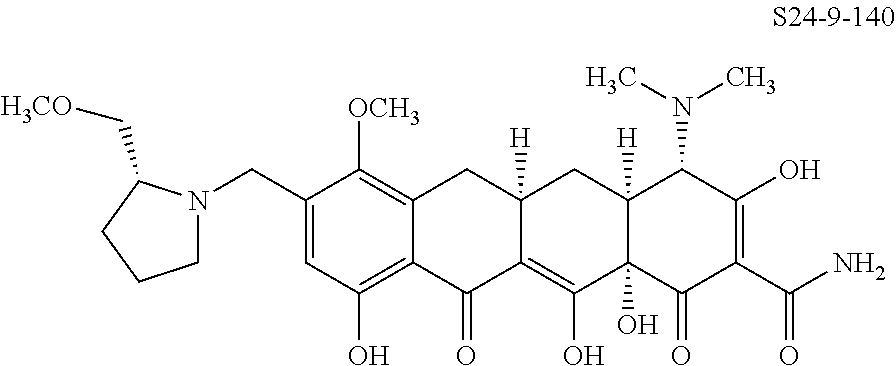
C1=C(CN2CCCC2C[H3CO])C([OCH3])=C2C(=C1O)C(=O)C1=C(O)C3(O)C([H])(CC1([H])C2)C(N(C)C)C(O)=C(C(N)=O)C3=O
